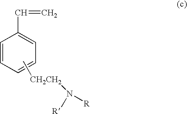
C1=CC=CC=C1C=C.C[CH2CH2]N([R])[R]
